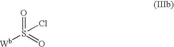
[Wb]S(=O)(=O)Cl
